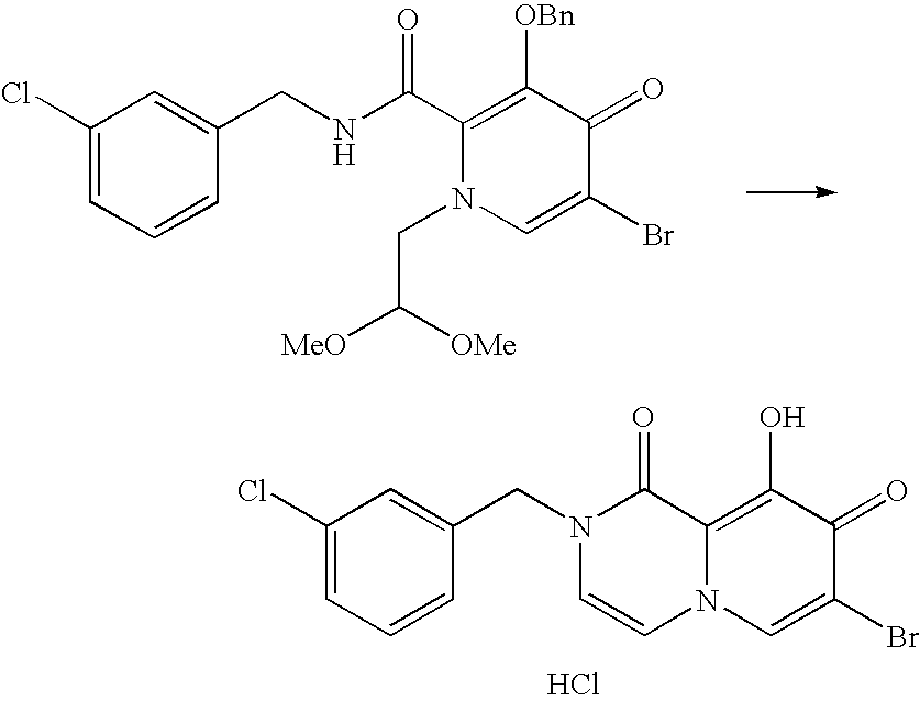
C1(C(NCC2=CC(Cl)=CC=C2)=O)=C([OBn])C(=O)C(Br)=CN1CC([OMe])[MeO].C1=C(CN2C=CN3C(=C(O)C(=O)C(Br)=C3)C2=O)C=CC=C1Cl.Cl
